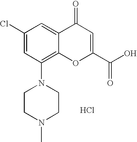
C1(Cl)=CC(N2CCN(C)CC2)=C2C(=C1)C(=O)C=C(C(O)=O)O2.Cl
